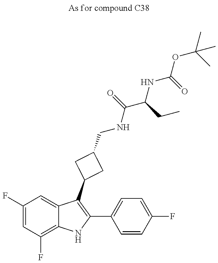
C1(F)=CC(F)=C2C(=C1)C(C1CC(CNC(C(CC)NC(OC(C)(C)C)=O)=O)C1)=C(C1=CC=C(F)C=C1)N2
